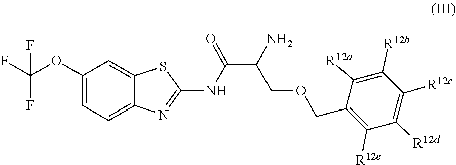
C1(OC(F)(F)F)=CC=C2C(=C1)SC(NC(C(COCC1=C([R12e])C([R12d])=C([R12c])C([R12b])=C1[R12a])N)=O)=N2
